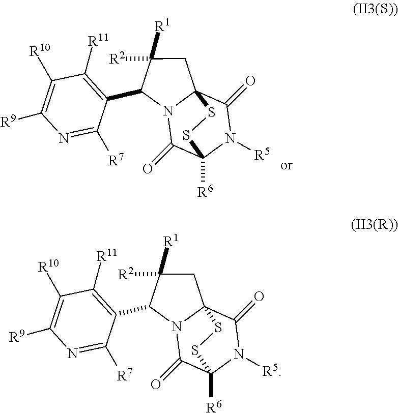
C1([R1])([R2])C(C2=C([R11])C([R10])=C([R9])N=C2[R7])N2C3(C1)C(=O)N([R5])C([R6])(C2=O)SS3.C1([R1])([R2])C(C2=C([R11])C([R10])=C([R9])N=C2[R7])N2C3(C1)C(=O)N([R5])C([R6])(C2=O)SS3
